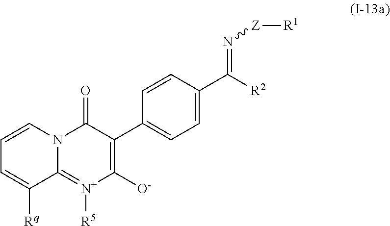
C1=CN2C(=[N+]([R5])C([O-])=C(C3=CC=C(C([R2])=N[Z][R1])C=C3)C2=O)C([Rq])=C1
